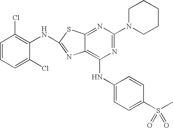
N1=C(N2CCCCC2)N=C2C(=C1NC1=CC=C(S(C)(=O)=O)C=C1)N=C(NC1=C(Cl)C=CC=C1Cl)S2
